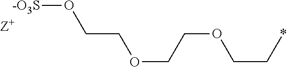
[-O3S]OCCOCCOCC*.[Z+]
